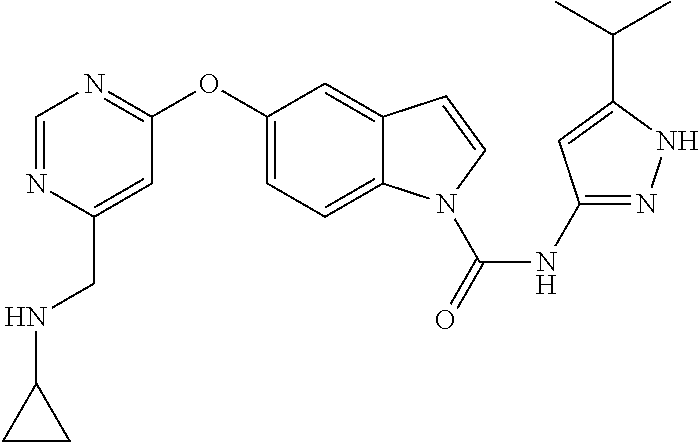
C1(OC2=NC=NC(CNC3CC3)=C2)=CC=C2C(=C1)C=CN2C(NC1=NNC(C(C)C)=C1)=O
